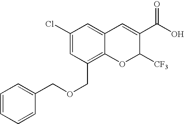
C12=C(COCC3=CC=CC=C3)C=C(Cl)C=C1C=C(C(O)=O)C([CF3])O2
